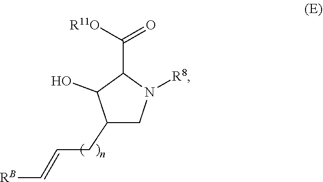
C1(CC=C[RB])CN([R8])C(C([R11O])=O)C1O
